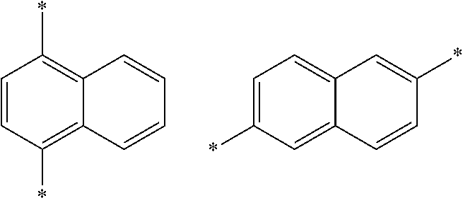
C1=CC(*)=C2C(=C1*)C=CC=C2.C1=C(*)C=C2C(=C1)C=C(*)C=C2
